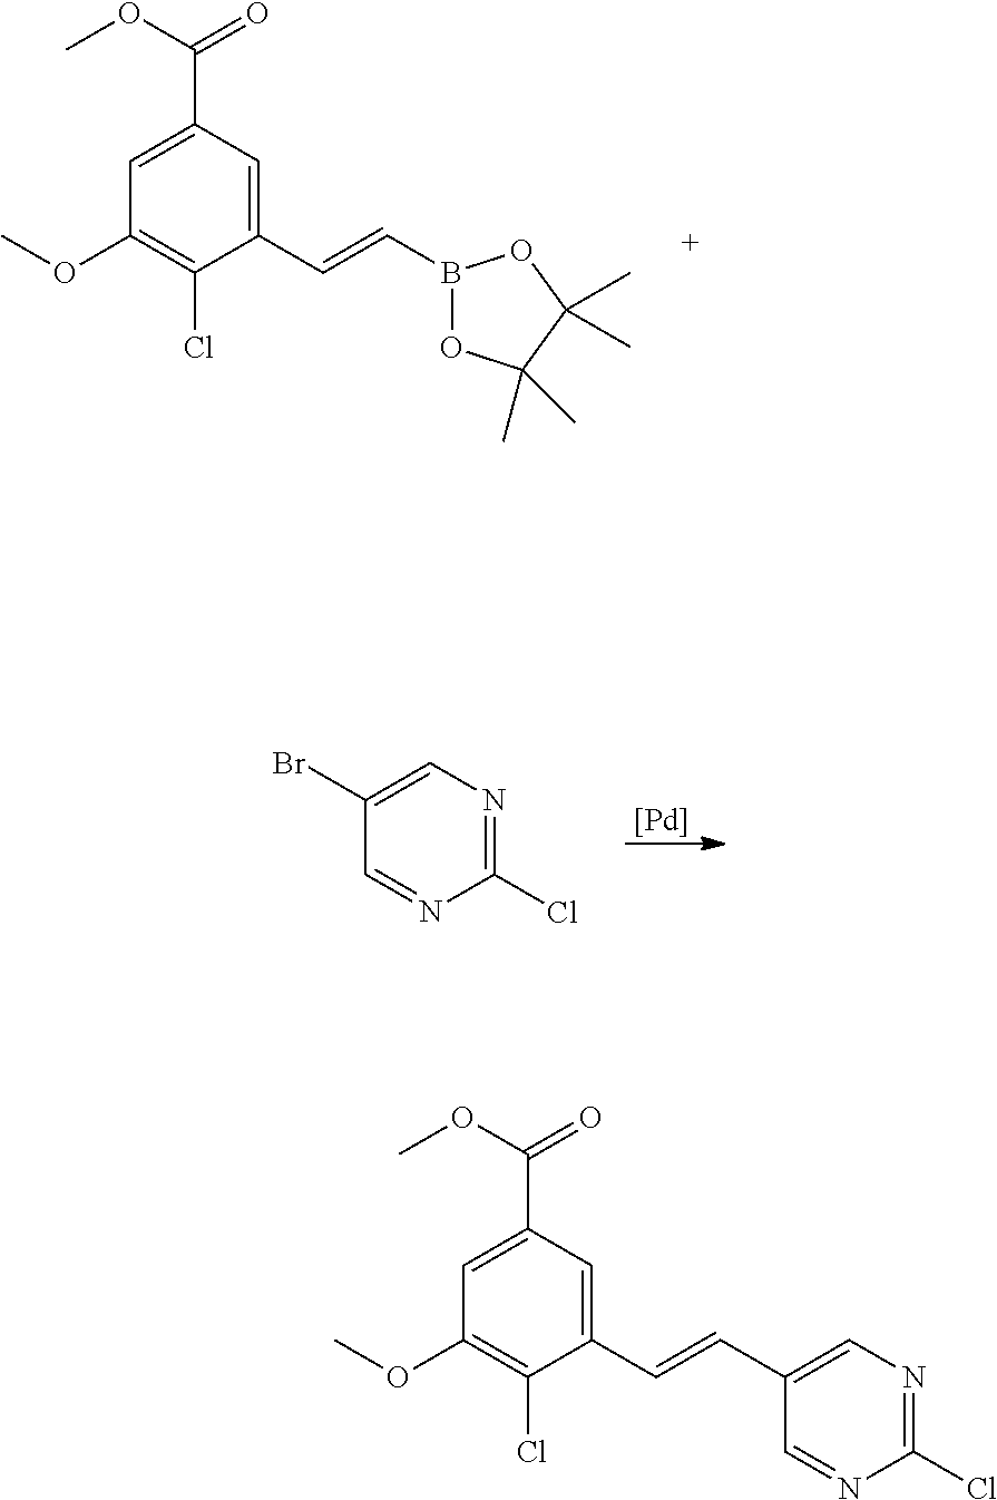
B1(C=CC2=CC(C(OC)=O)=CC(OC)=C2Cl)OC(C)(C)C(C)(C)O1.C1=C(Br)C=NC(Cl)=N1.[Pd].C1(C=CC2=CC(C(OC)=O)=CC(OC)=C2Cl)=CN=C(Cl)N=C1
